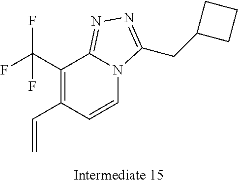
C1(C(F)(F)F)=C(C=C)C=CN2C1=NN=C2CC1CCC1
